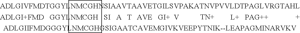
[SI].[T].[V].[TN+].C1CCC1
